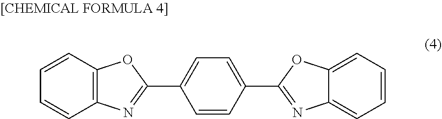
C12=C(C=CC=C1)OC(C1=CC=C(C3=NC4=CC=CC=C4O3)C=C1)=N2
